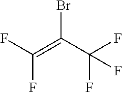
FC(=C(C(F)(F)F)Br)F
